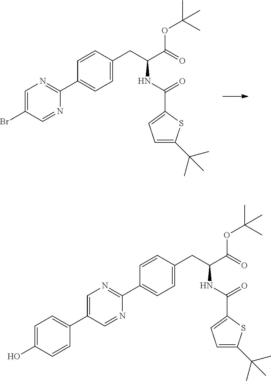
C1=CC(CC(C(=O)OC(C)(C)C)NC(C2=CC=C(C(C)(C)C)S2)=O)=CC=C1C1=NC=C(Br)C=N1.C1=CC(CC(C(=O)OC(C)(C)C)NC(C2=CC=C(C(C)(C)C)S2)=O)=CC=C1C1=NC=C(C2=CC=C(O)C=C2)C=N1
